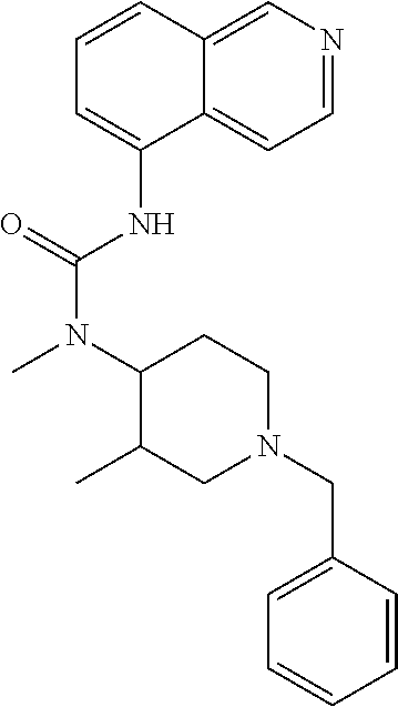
C1=CC2=CN=CC=C2C(NC(N(C2C(C)CN(CC3=CC=CC=C3)CC2)C)=O)=C1
